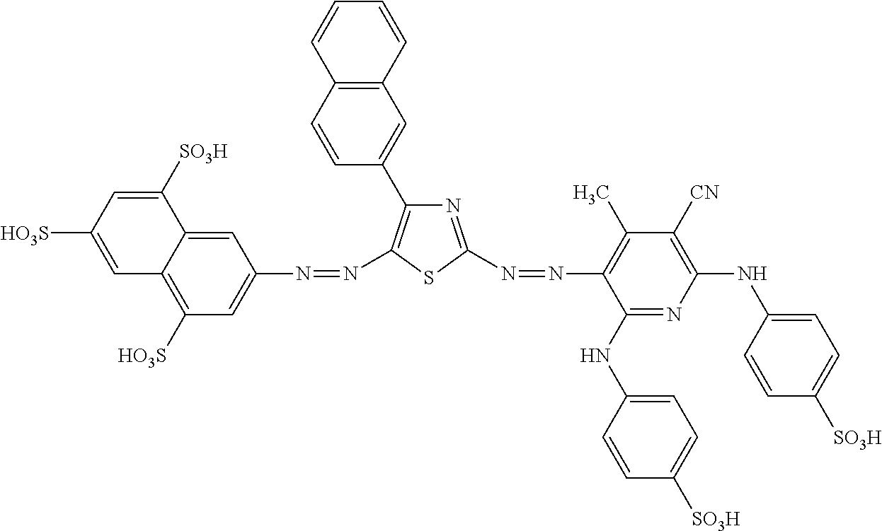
C12=C(C=C(C3=C(N=NC4=CC([HO3S])=C5C(=C4)C([SO3H])=CC([HO3S])=C5)SC(N=NC4=C(C)C([CN])=C(NC5=CC=C([SO3H])C=C5)N=C4NC4=CC=C([SO3H])C=C4)=N3)C=C1)C=CC=C2
